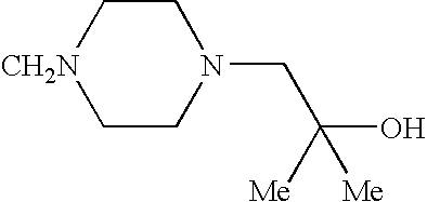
C1C[CH2N]CCN1CC(O)([Me])[Me]
